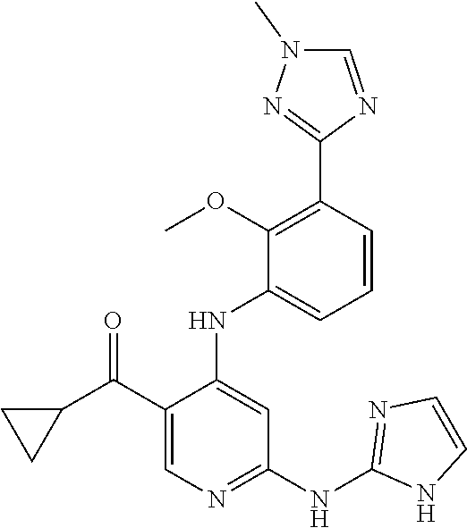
C1(C(C2CC2)=O)=CN=C(NC2=NC=CN2)C=C1NC1=CC=CC(C2=NN(C)C=N2)=C1OC
